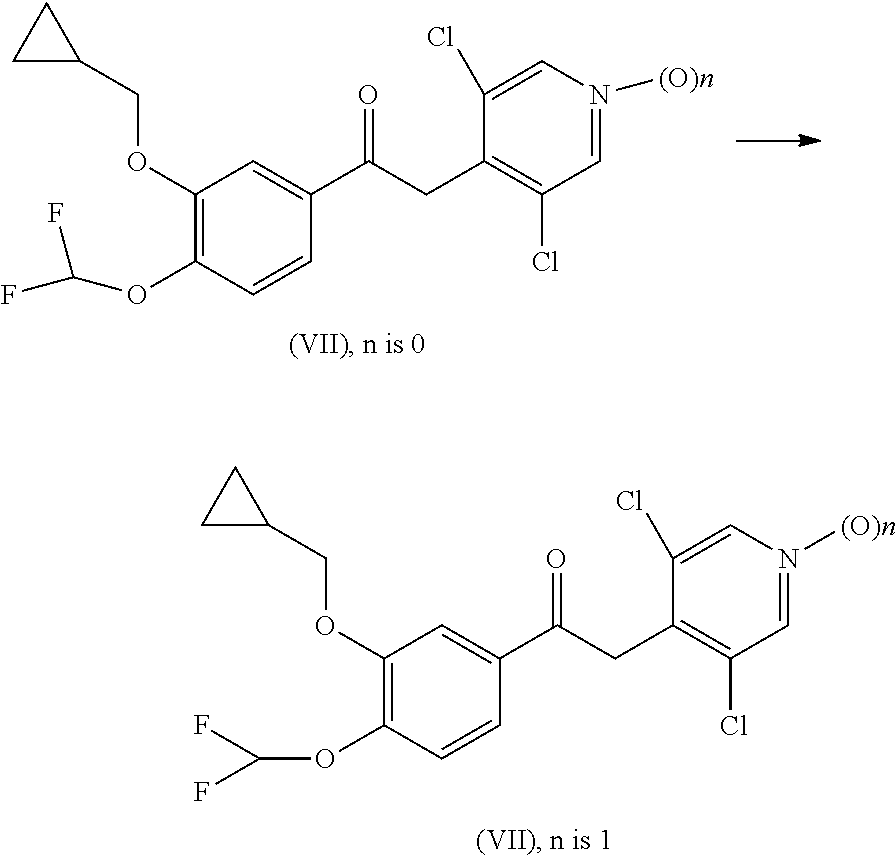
C1(OCC2CC2)=C(OC(F)F)C=CC(C(=O)CC2=C(Cl)C=N([(O)n])C=C2Cl)=C1.C1(OCC2CC2)=C(OC(F)F)C=CC(C(=O)CC2=C(Cl)C=N([(O)n])C=C2Cl)=C1
